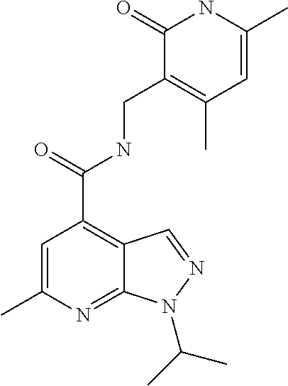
C1(C)=CC(C(=O)NCC2=C(C)C=C(C)NC2=O)=C2C(=N1)N(C(C)C)N=C2
